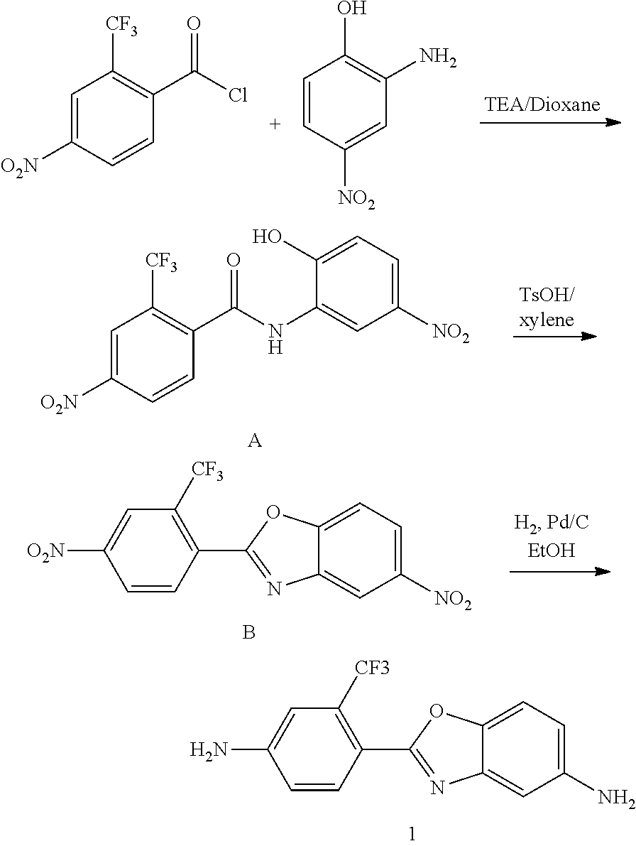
C1(N)=CC([CF3])=C(C2=NC3=CC(N)=CC=C3O2)C=C1.C1([CF3])=C(C(=O)Cl)C=CC([O2N])=C1.C1(O)=C(N)C=C([NO2])C=C1.C1([CF3])=C(C(=O)NC2=CC([NO2])=CC=C2O)C=CC([O2N])=C1.[A].C1([O2N])=CC([CF3])=C(C2=NC3=CC([NO2])=CC=C3O2)C=C1.B
